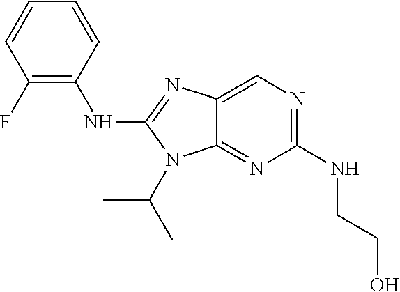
C1(NCCO)=NC=C2C(=N1)N(C(C)C)C(NC1=C(F)C=CC=C1)=N2
